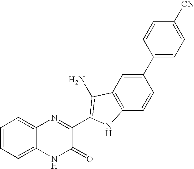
C1=C2C(=CC=C1)N=C(C1=C(N)C3=C(C=CC(C4=CC=C([CN])C=C4)=C3)N1)C(=O)N2
